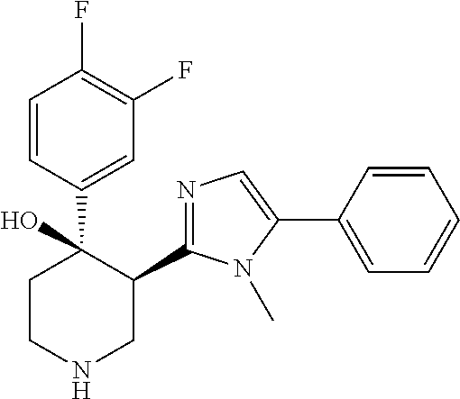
C1(C2=NC=C(C3=CC=CC=C3)N2C)C(C2=CC(F)=C(F)C=C2)(O)CCNC1
